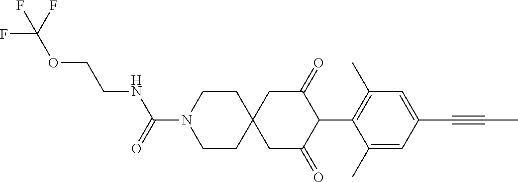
C1CN(C(=O)NCCOC(F)(F)F)CCC12CC(=O)C(C1=C(C)C=C(C#CC)C=C1C)C(=O)C2
